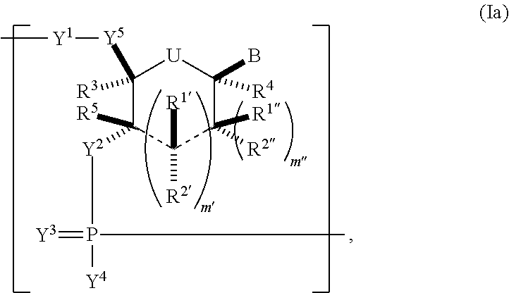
[U]1C([Y5][Y1]C)([R3])C([R5])([Y2]P([Y4])(=[Y3])C)C([R2])([R1])C([R2])([R1])C1([R4])B
